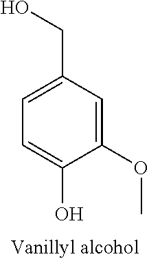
C1=C(CO)C=C(OC)C(O)=C1
